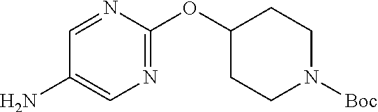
N1=C(OC2CCN([Boc])CC2)N=CC(N)=C1
